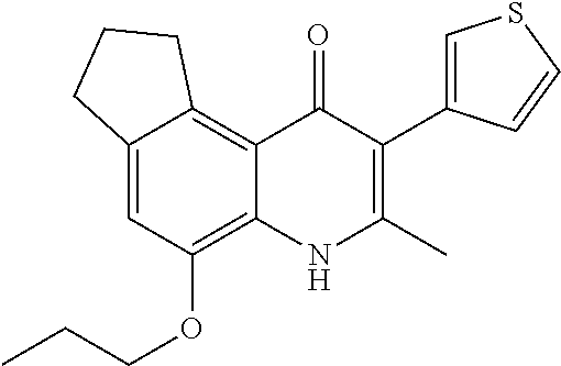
C12=C3C(=CC(OCCC)=C1NC(C)=C(C1=CSC=C1)C2=O)CCC3
